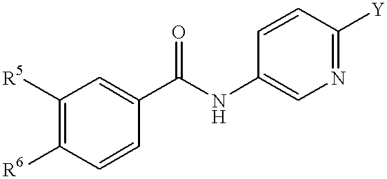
C1([R5])=C([R6])C=CC(C(NC2=CN=C([Y])C=C2)=O)=C1
